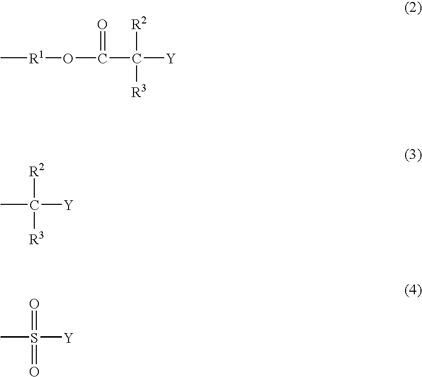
C[R1]OC(C([Y])([R2])[R3])=O.C([Y])([R2])([R3])C.S([Y])(=O)(=O)C
